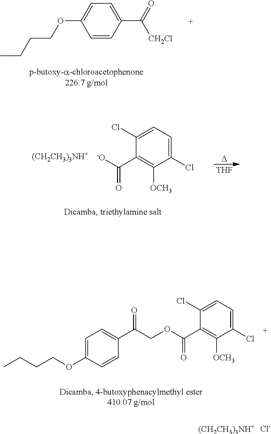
C1=CC(C(=O)[CH2Cl])=CC=C1OCCCC.[(CH2CH3)3NH+].C1(Cl)=CC=C(Cl)C(C([-O])=O)=C1[OCH3].[THF].[D].C1(Cl)=CC=C(Cl)C(C(OCC(C2=CC=C(OCCCC)C=C2)=O)=O)=C1[OCH3].[(CH2CH3)3NH+].[Cl-]
